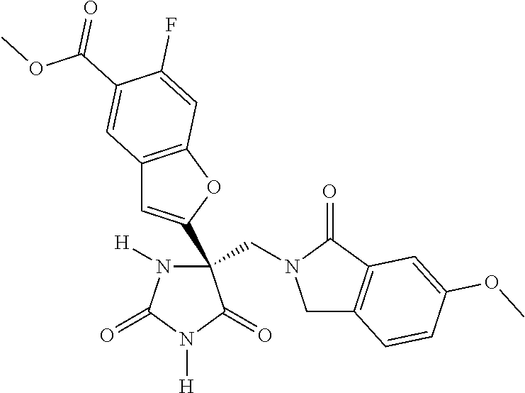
C(C1(C2=CC3=C(O2)C=C(F)C(C(OC)=O)=C3)N([H])C(=O)N([H])C1=O)N1CC2=C(C1=O)C=C(OC)C=C2
